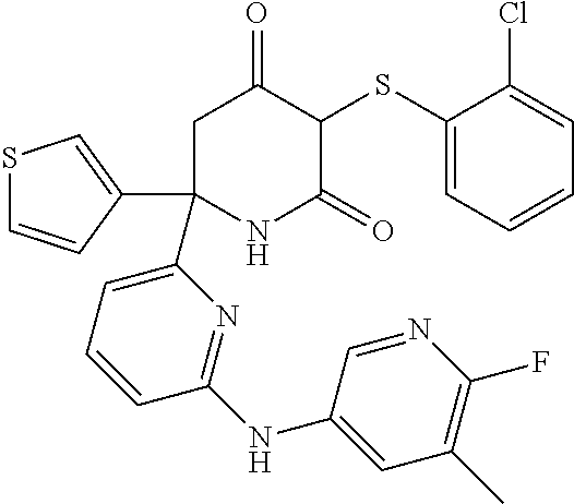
C1C(C2=CSC=C2)(C2=CC=CC(NC3=CC(C)=C(F)N=C3)=N2)NC(=O)C(SC2=CC=CC=C2Cl)C1=O
